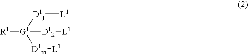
[D1j]([L1])[G1]([D1m][L1])([D1k][L1])[R1]
